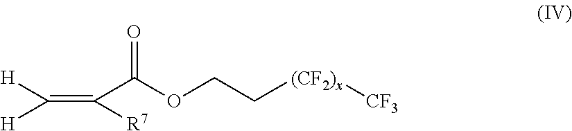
[H]C(=C(C(OCC[(CF2)x][CF3])=O)[R7])[H]
